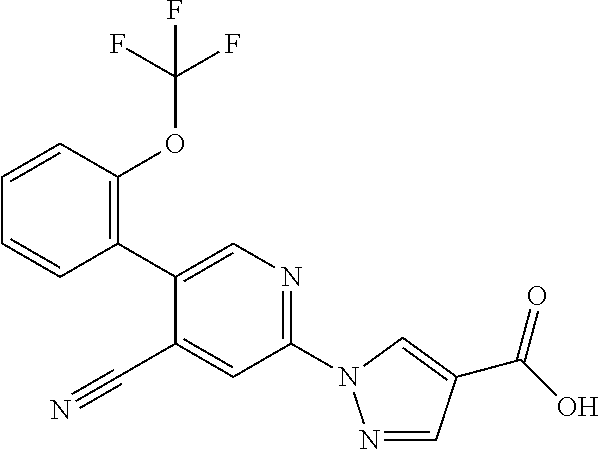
C1=CC(C2=CN=C(N3N=CC(C(=O)O)=C3)C=C2C#N)=C(OC(F)(F)F)C=C1
